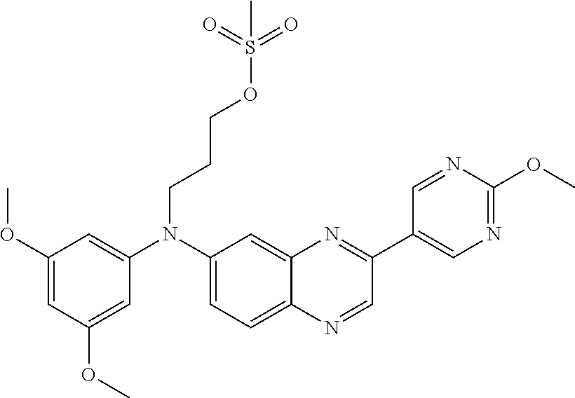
C1(OC)=CC(OC)=CC(N(C2=CC=C3C(=C2)N=C(C2=CN=C(OC)N=C2)C=N3)CCCOS(=O)(=O)C)=C1
